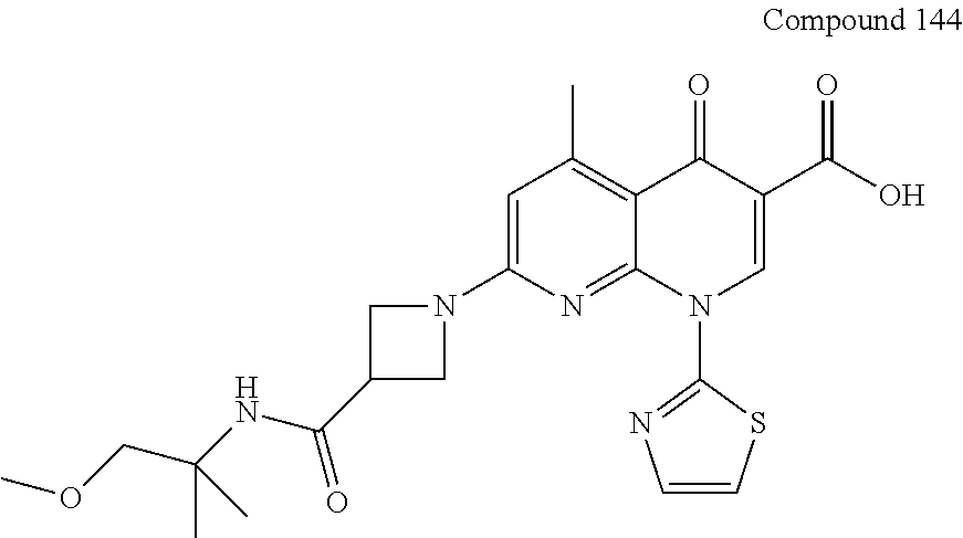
C1=C(N2CC(C(NC(COC)(C)C)=O)C2)N=C2C(=C1C)C(=O)C(C(O)=O)=CN2C1=NC=CS1
